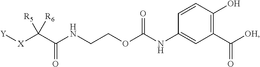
C1(O)=C(C([OH])=O)C=C(NC(OCCNC(C([X][Y])([R5])[R6])=O)=O)C=C1
